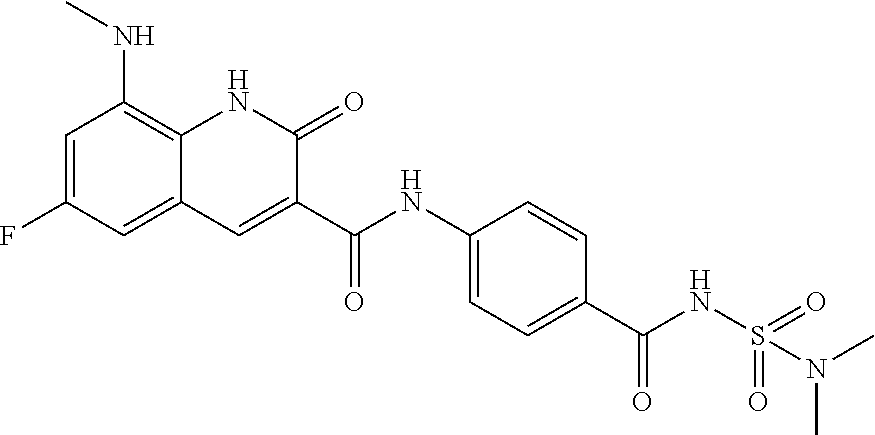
C1=C(F)C=C2C(=C1NC)NC(=O)C(C(NC1=CC=C(C(NS(=O)(=O)N(C)C)=O)C=C1)=O)=C2
